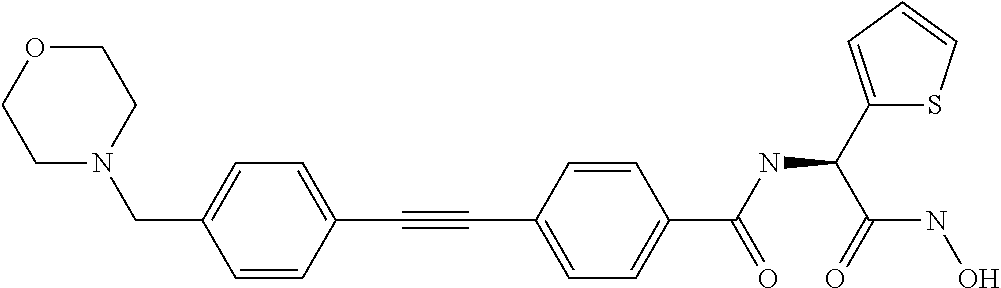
C1OCCN(CC2=CC=C(C#CC3=CC=C(C(NC(C4=CC=CS4)C(=O)NO)=O)C=C3)C=C2)C1
